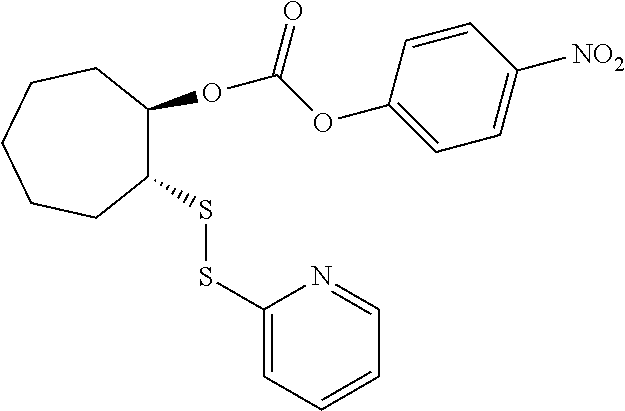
C1(SSC2=CC=CC=N2)C(OC(OC2=CC=C([NO2])C=C2)=O)CCCCC1
